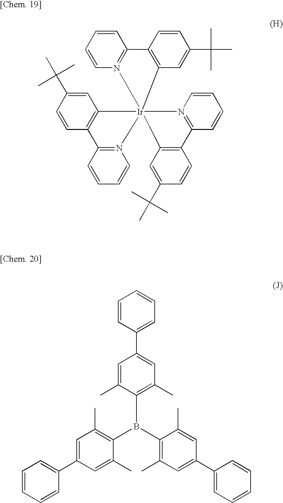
C1=CC=CC(C2=CC(C)=C(B(C3=C(C)C=C(C4=CC=CC=C4)C=C3C)C3=C(C)C=C(C4=CC=CC=C4)C=C3C)C(C)=C2)=C1.C1=CN2=C(C=C1)C1=C(C=C(C(C)(C)C)C=C1)[Ir]213(N2=C(C=CC=C2)C2=C1C=C(C(C)(C)C)C=C2)N1=C(C=CC=C1)C1=C3C=C(C(C)(C)C)C=C1
